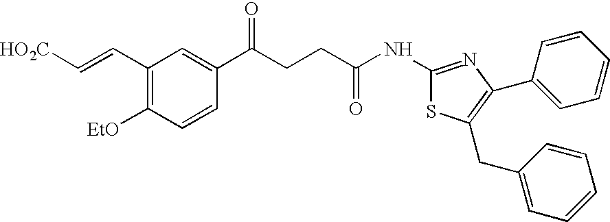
C1(C=C[HO2C])=C([EtO])C=CC(C(CCC(NC2=NC(C3=CC=CC=C3)=C(CC3=CC=CC=C3)S2)=O)=O)=C1
